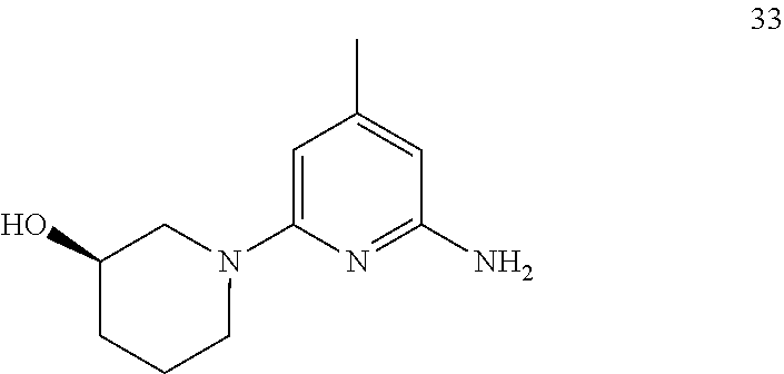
C1=C(N2CC(O)CCC2)N=C(N)C=C1C
